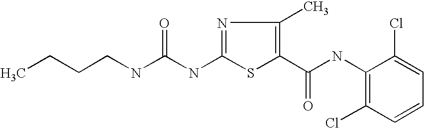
N1=C(NC(NCCCC)=O)SC(C(NC2=C(Cl)C=CC=C2Cl)=O)=C1C
